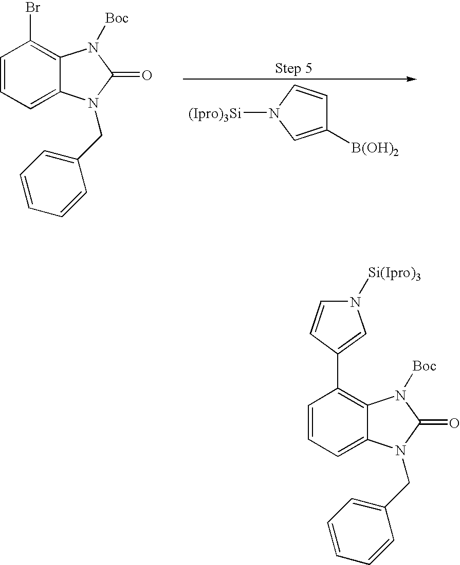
C1([B(OH)2])=CN([(Ipro)3Si])C=C1.C1=CC=C2C(=C1Br)N([Boc])C(=O)N2CC1=CC=CC=C1.C1=CC=C2C(=C1C1=CN([Si(Ipro)3])C=C1)N([Boc])C(=O)N2CC1=CC=CC=C1
